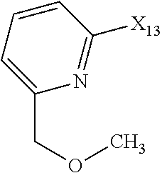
C1(COC)=CC=CC([X13])=N1
